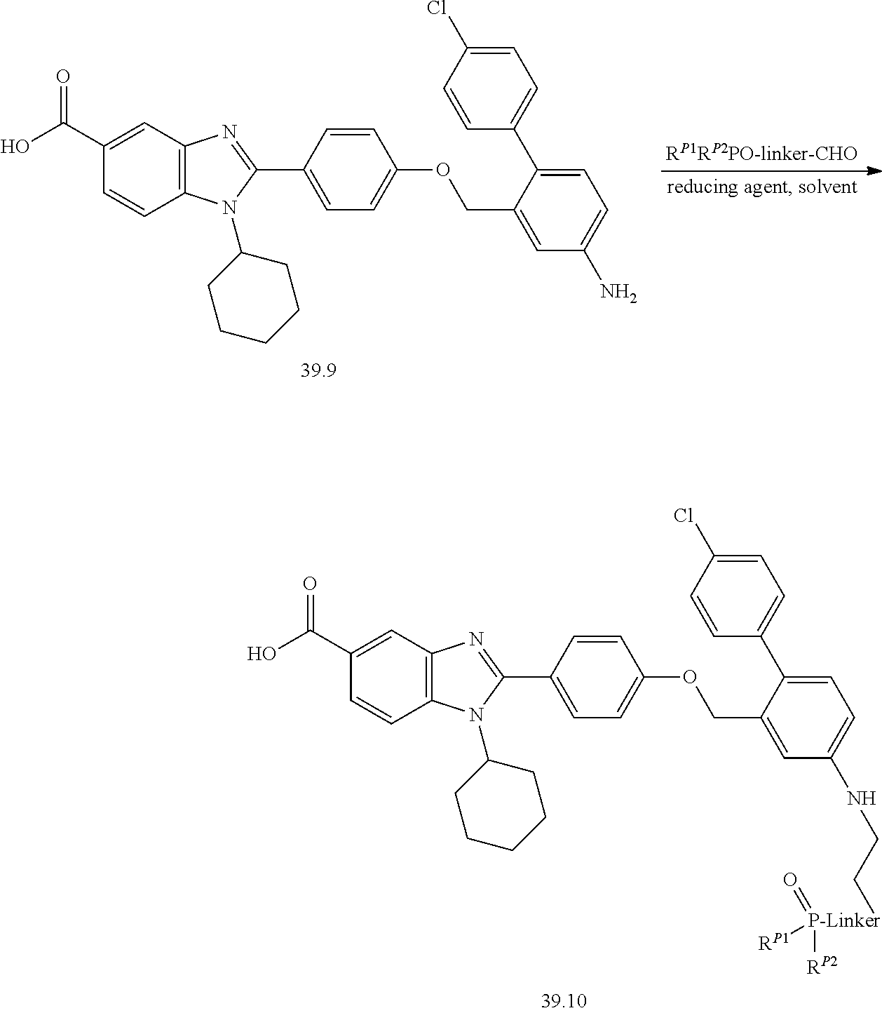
C1(C(O)=O)=CC2=C(C=C1)N(C1CCCCC1)C(C1=CC=C(OCC3=CC(NCC[P-Linker]([RP1])([RP2])=O)=CC=C3C3=CC=C(Cl)C=C3)C=C1)=N2.C1(C(O)=O)=CC2=C(C=C1)N(C1CCCCC1)C(C1=CC=C(OCC3=CC(N)=CC=C3C3=CC=C(Cl)C=C3)C=C1)=N2
